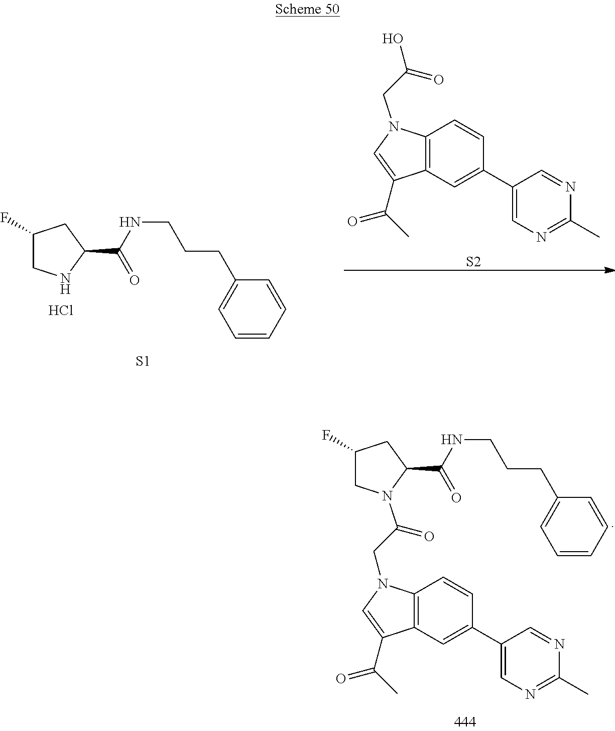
C12=C(C=C(C3=CN=C(C)N=C3)C=C1)C(C(C)=O)=CN2CC(O)=O.[S2].[S1].C(NC(=O)C1NCC(F)C1)CCC1=CC=CC=C1.Cl.C1(C(NCCCC2=CC=CC=C2)=O)CC(F)CN1C(CN1C2=C(C=C(C3=CN=C(C)N=C3)C=C2)C(C(C)=O)=C1)=O
